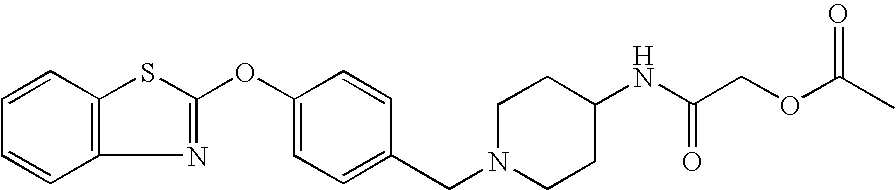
C1=CC2=C(C=C1)N=C(OC1=CC=C(CN3CCC(NC(COC(C)=O)=O)CC3)C=C1)S2
